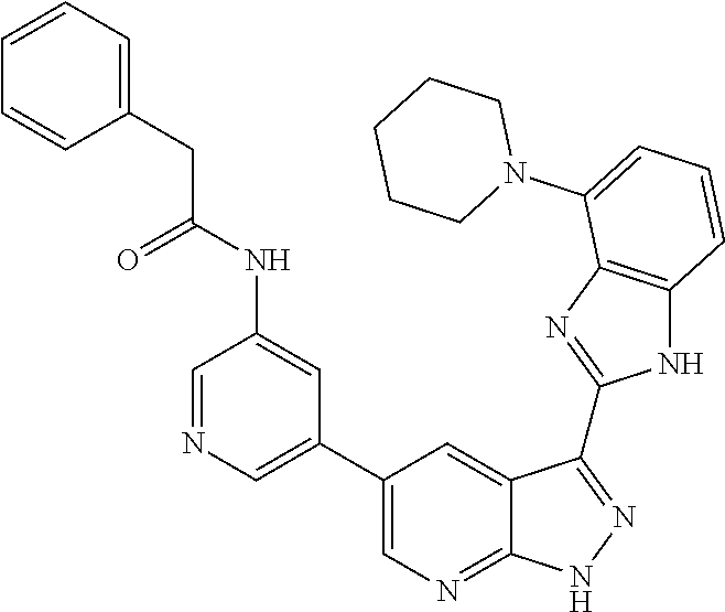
C1CCCN(C2=CC=CC3=C2N=C(C2=NNC4=NC=C(C5=CN=CC(NC(CC6=CC=CC=C6)=O)=C5)C=C42)N3)C1
